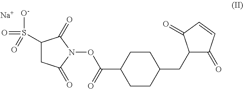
[O-]S(C1CC(=O)N(OC(=O)C2CCC(CC3C(=O)C=CC3=O)CC2)C1=O)(=O)=O.[Na]
